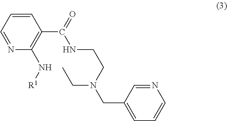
C1=CC=NC(N[R1])=C1C(NCCN(CC)CC1=CC=CN=C1)=O
